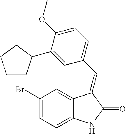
C1(Br)=CC=C2C(=C1)C(=CC1=CC=C(OC)C(C3CCCC3)=C1)C(=O)N2
